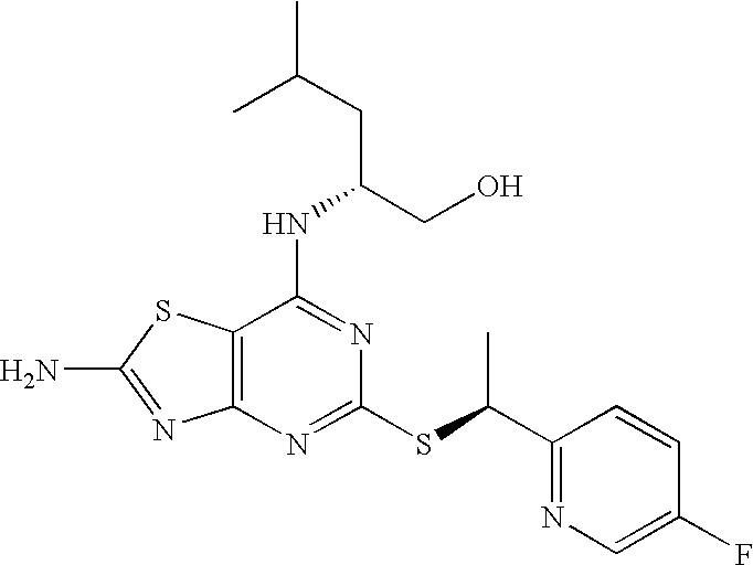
C12=C(N=C(SC(C3=NC=C(F)C=C3)C)N=C1NC(CC(C)C)CO)N=C(N)S2
